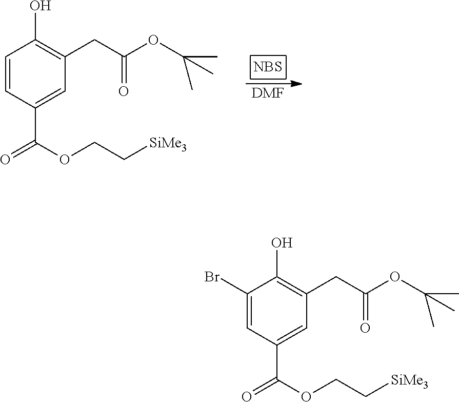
C1=CC(C(=O)OCC[SiMe3])=CC(CC(OC(C)(C)C)=O)=C1O.[DMF].[NBS].C1(Br)=CC(C(=O)OCC[SiMe3])=CC(CC(OC(C)(C)C)=O)=C1O
